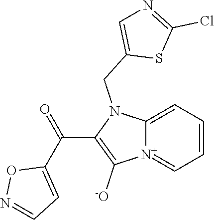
[N+]12=CC=CC=C1N(CC1=CN=C(Cl)S1)C(C(C1=CC=NO1)=O)=C2[-O]
